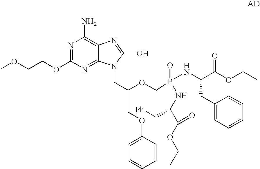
C12=NC(OCCOC)=NC(N)=C1N=C(O)N2CC(OCP(NC(C(OCC)=O)CC1=CC=CC=C1)(=O)NC(C(OCC)=O)C[Ph])COC1=CC=CC=C1
